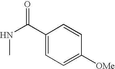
C1(C(NC)=O)=CC=C([OMe])C=C1
